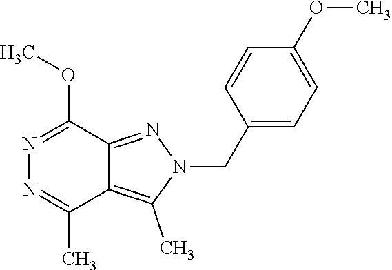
N1=C(OC)C2=NN(CC3=CC=C(OC)C=C3)C(C)=C2C(C)=N1
